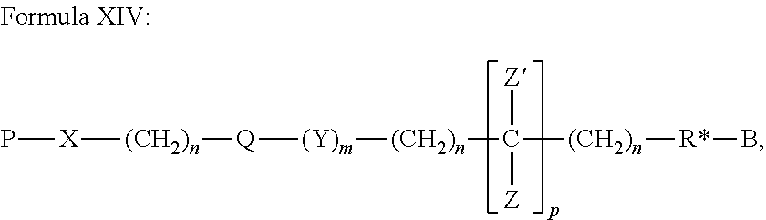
P[X][(CH2)n][Q][(Y)m][(CH2)n]C([Z])([Z])[(CH2)n][R*]B
